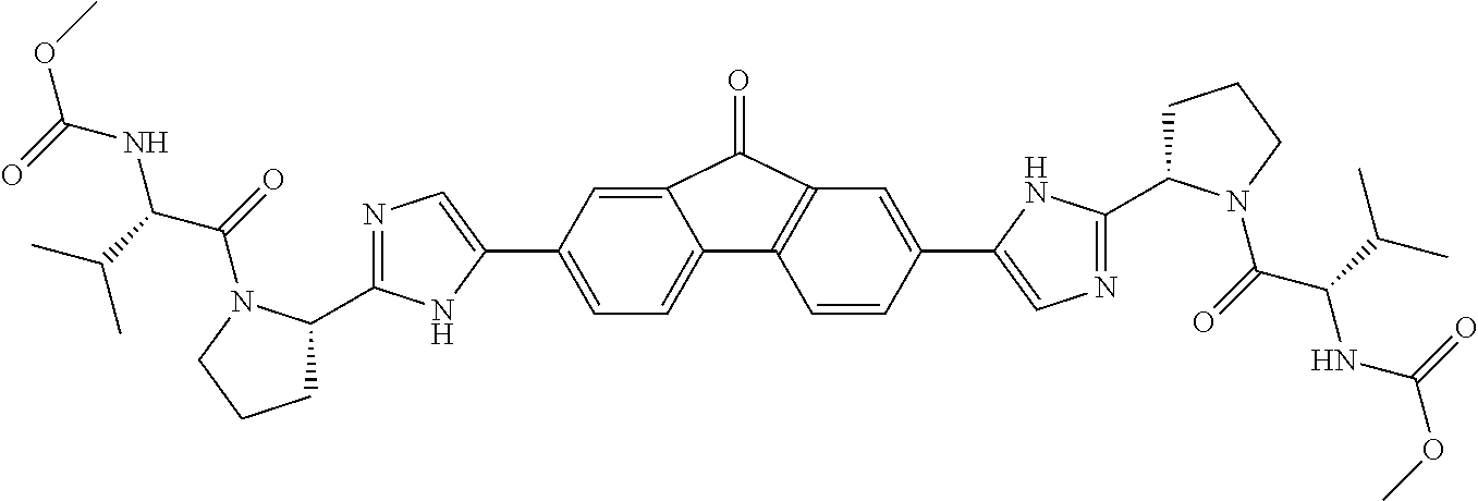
COC(NC(C(C)C)C(=O)N1C(C2=NC=C(C3=CC=C4C(=C3)C(=O)C3=C4C=CC(C4=CN=C(C5CCCN5C(C(NC(=O)OC)C(C)C)=O)N4)=C3)N2)CCC1)=O
